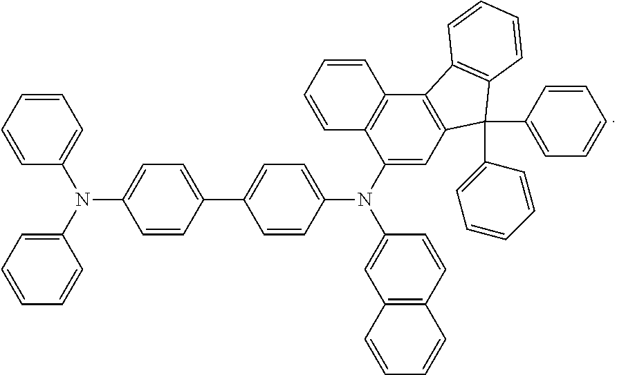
C1=CC=CC(N(C2=CC=CC=C2)C2=CC=C(C3=CC=C(N(C4=CC5=C(C6=C4C=CC=C6)C4=C(C5(C5=CC=CC=C5)C5=CC=CC=C5)C=CC=C4)C4=CC5=C(C=C4)C=CC=C5)C=C3)C=C2)=C1
